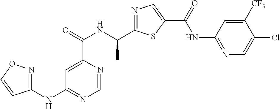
N1=C(C(NC(C2=CC(NC3=NOC=C3)=NC=N2)=O)C)SC(C(=O)NC2=NC=C(Cl)C([CF3])=C2)=C1
